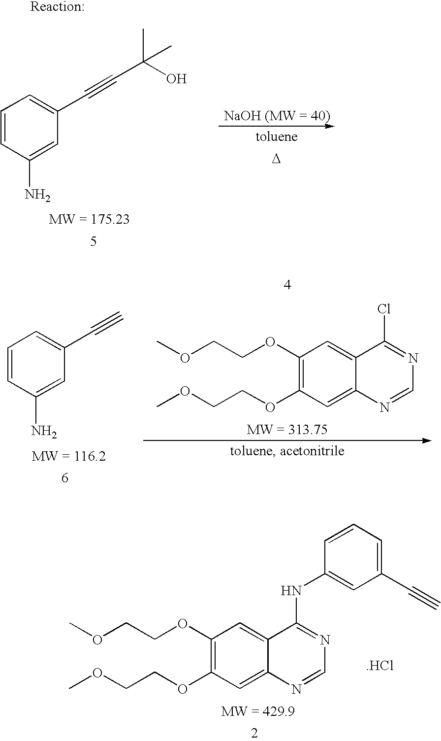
C1=CC(N)=CC(C#CC(C)(O)C)=C1.[D].C12=CC(OCCOC)=C(OCCOC)C=C1N=CN=C2Cl.C1=CC(N)=CC(C#C)=C1.[.HCl].C12=CC(OCCOC)=C(OCCOC)C=C1N=CN=C2NC1=CC(C#C)=CC=C1
